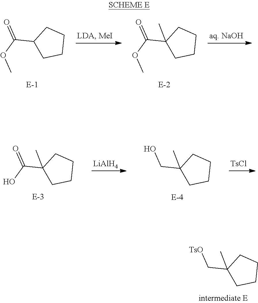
C1(C(OC)=O)CCCC1.C1(C(OC)=O)(C)CCCC1.C1(C(O)=O)(C)CCCC1.[LiAlH4].C1(CO)(C)CCCC1.[TsCl].C1(C[TsO])(C)CCCC1
